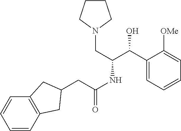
C1(C(O)C(CN2CCCC2)NC(CC2CC3=C(C=CC=C3)C2)=O)=CC=CC=C1[OMe]
